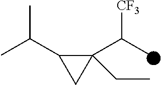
C1(C(C)[CF3])(CC)C(C(C)C)C1
